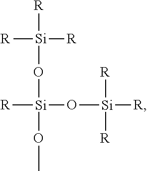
[R][Si](O[Si]([R])(O[Si]([R])([R])[R])OC)([R])[R]
